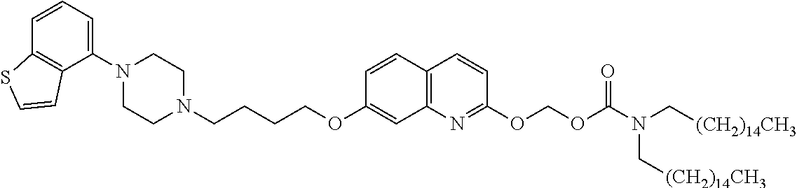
C1N(C2=CC=CC3=C2C=CS3)CCN(CCCCOC2=CC3=C(C=C2)C=CC(OCOC(=O)N(C[(CH2)14CH3])C[(CH2)14CH3])=N3)C1
